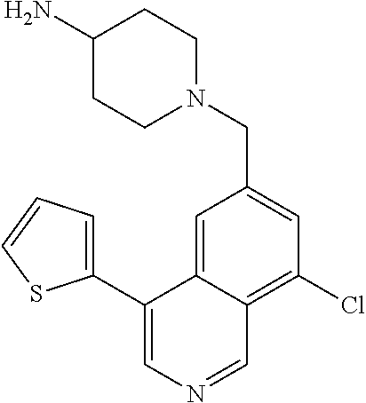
N1(CC2=CC(Cl)=C3C(=C2)C(C2=CC=CS2)=CN=C3)CCC(N)CC1
